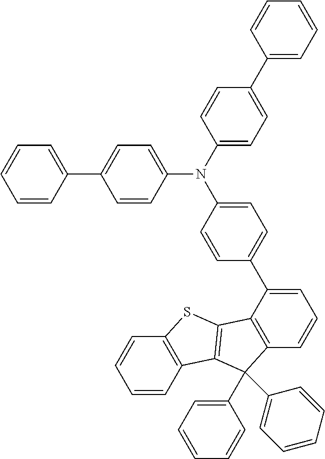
C1(N(C2=CC=C(C3=CC=CC=C3)C=C2)C2=CC=C(C3=CC=CC4=C3C3=C(C4(C4=CC=CC=C4)C4=CC=CC=C4)C4=C(S3)C=CC=C4)C=C2)=CC=C(C2=CC=CC=C2)C=C1
